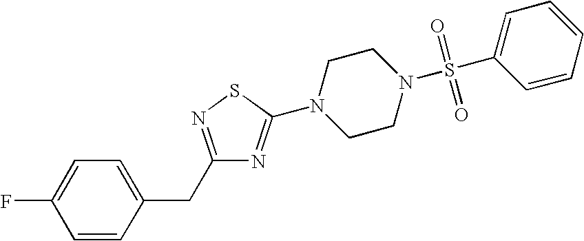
C1=CC(CC2=NSC(N3CCN(S(C4=CC=CC=C4)(=O)=O)CC3)=N2)=CC=C1F
